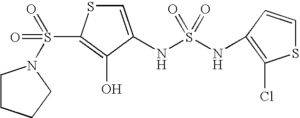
C1=C(NS(=O)(NC2=C(Cl)SC=C2)=O)C(O)=C(S(=O)(=O)N2CCCC2)S1
